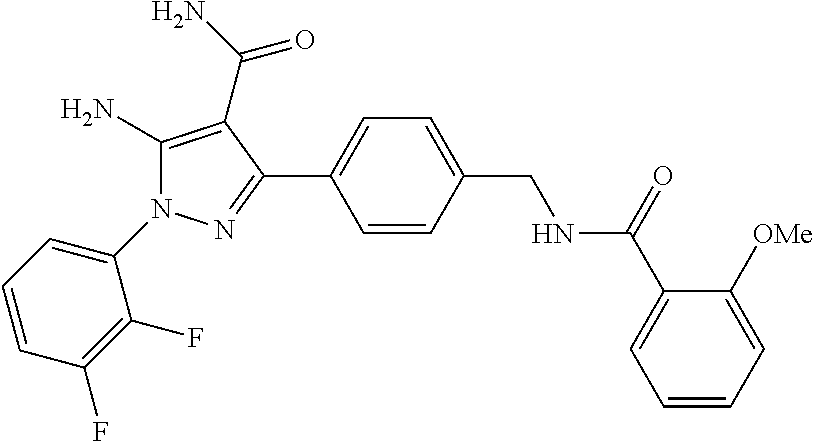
C1(N2C(N)=C(C(N)=O)C(C3=CC=C(CNC(C4=CC=CC=C4[OMe])=O)C=C3)=N2)=CC=CC(F)=C1F
